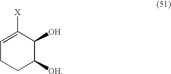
C1=C([X])C(O)C([OH])CC1
